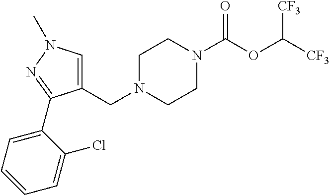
C(N1CCN(C(OC([CF3])[CF3])=O)CC1)C1=CN(C)N=C1C1=CC=CC=C1Cl
